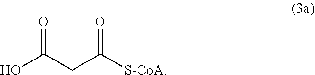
OC(CC([S-CoA])=O)=O
